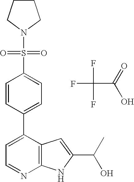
N1(S(C2=CC=C(C3=CC=NC4=C3C=C(C(O)C)N4)C=C2)(=O)=O)CCCC1.FC(F)(F)C(=O)O
